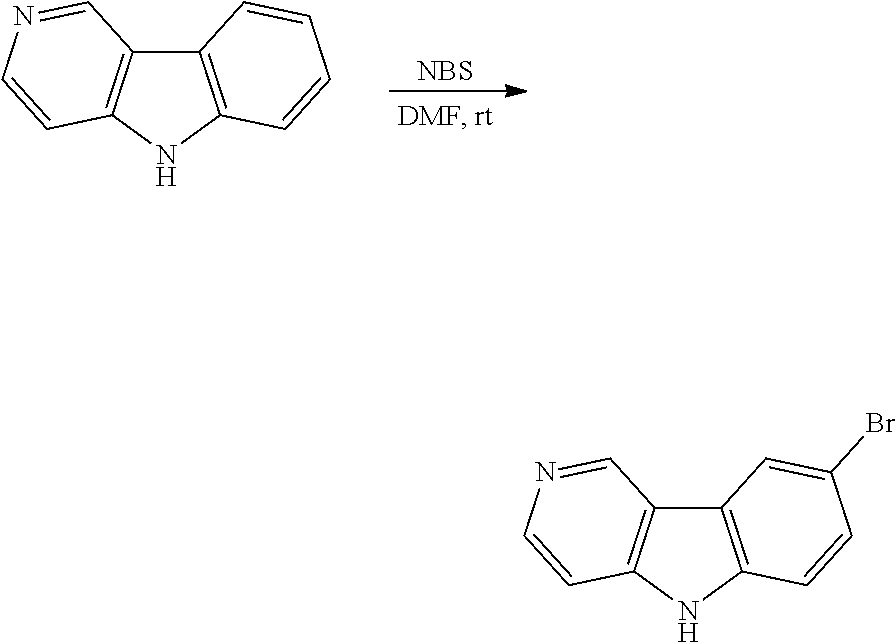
C12=C(NC3=C1C=NC=C3)C=CC=C2.[NBS].C12=C(NC3=C1C=NC=C3)C=CC(Br)=C2
